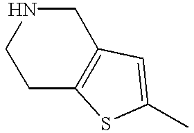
C1CC2=C(CN1)C=C(C)S2
